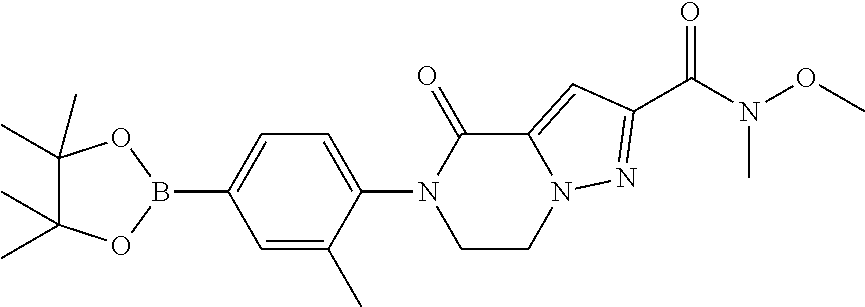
B1(C2=CC=C(N3CCN4C(=CC(C(N(OC)C)=O)=N4)C3=O)C(C)=C2)OC(C)(C)C(C)(C)O1
